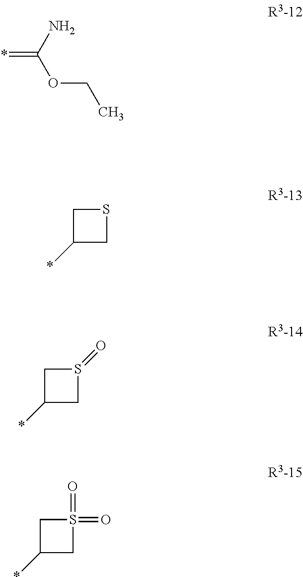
C1C(*)CS1.C1C(*)CS1=O.C1C(*)CS1(=O)=O.NC(OCC)=*
